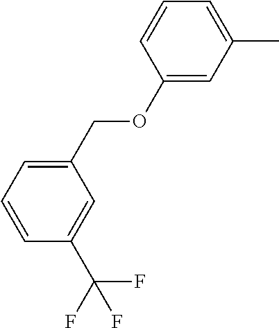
C1(OCC2=CC=CC(C(F)(F)F)=C2)=CC(C)=CC=C1
